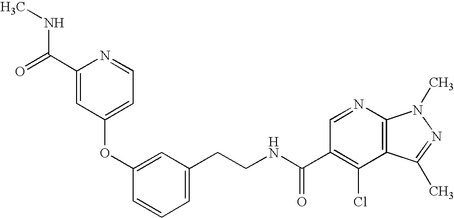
C1(OC2=CC(CCNC(=O)C3=C(Cl)C4=C(N=C3)N(C)N=C4C)=CC=C2)=CC=NC(C(NC)=O)=C1
